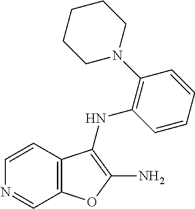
C12=C(C=CN=C1)C(NC1=C(N3CCCCC3)C=CC=C1)=C(N)O2
